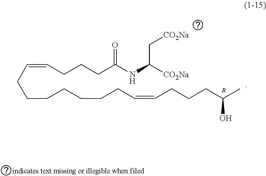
C(CCCCCC=CCCCC(C)O)CC=CCCCC(NC([CO2Na])C[CO2Na])=O.[R]
